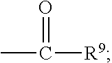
C([R9])(C)=O
